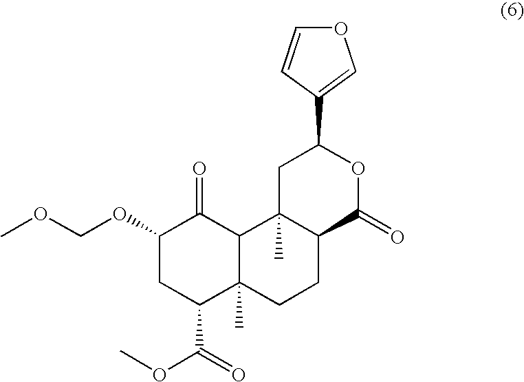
C1(OCOC)CC(C(=O)OC)C2(C)C(C1=O)C1(C)C(CC2)C(=O)OC(C2=COC=C2)C1
